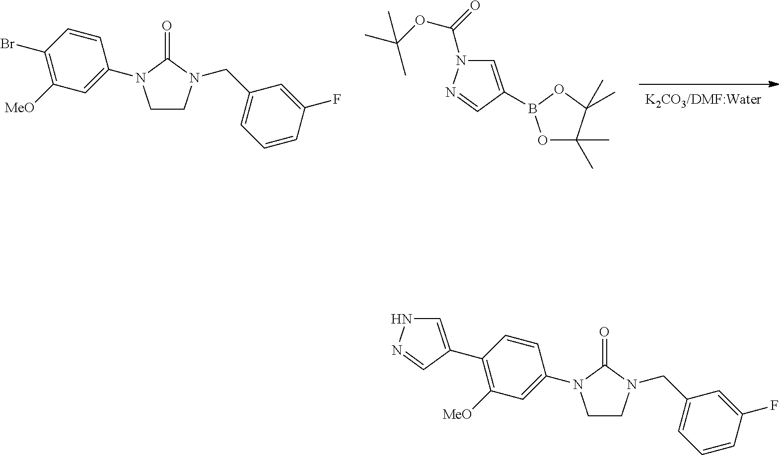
C1(N2CCN(CC3=CC=CC(F)=C3)C2=O)=CC([MeO])=C(Br)C=C1.O1C(C)(C)C(C)(C)OB1C1=CN(C(=O)OC(C)(C)C)N=C1.C1(N2CCN(CC3=CC=CC(F)=C3)C2=O)=CC([MeO])=C(C2=CNN=C2)C=C1
